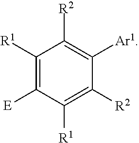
C1([R1])=C([E])C([R1])=C([R2])C([Ar1])=C1[R2]
